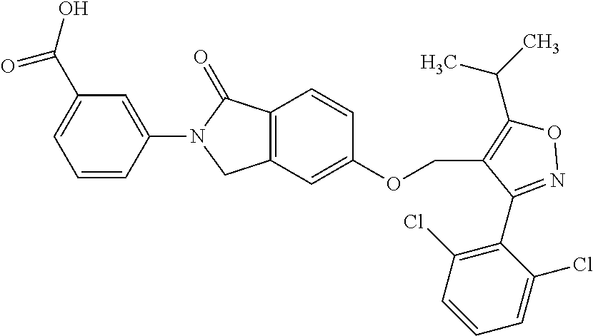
C1=CC(N2C(=O)C3=C(C2)C=C(OCC2=C(C(C)C)ON=C2C2=C(Cl)C=CC=C2Cl)C=C3)=CC(C(=O)O)=C1
